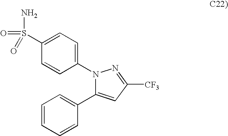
C1=CC(N2C(C3=CC=CC=C3)=CC([CF3])=N2)=CC=C1S(N)(=O)=O
